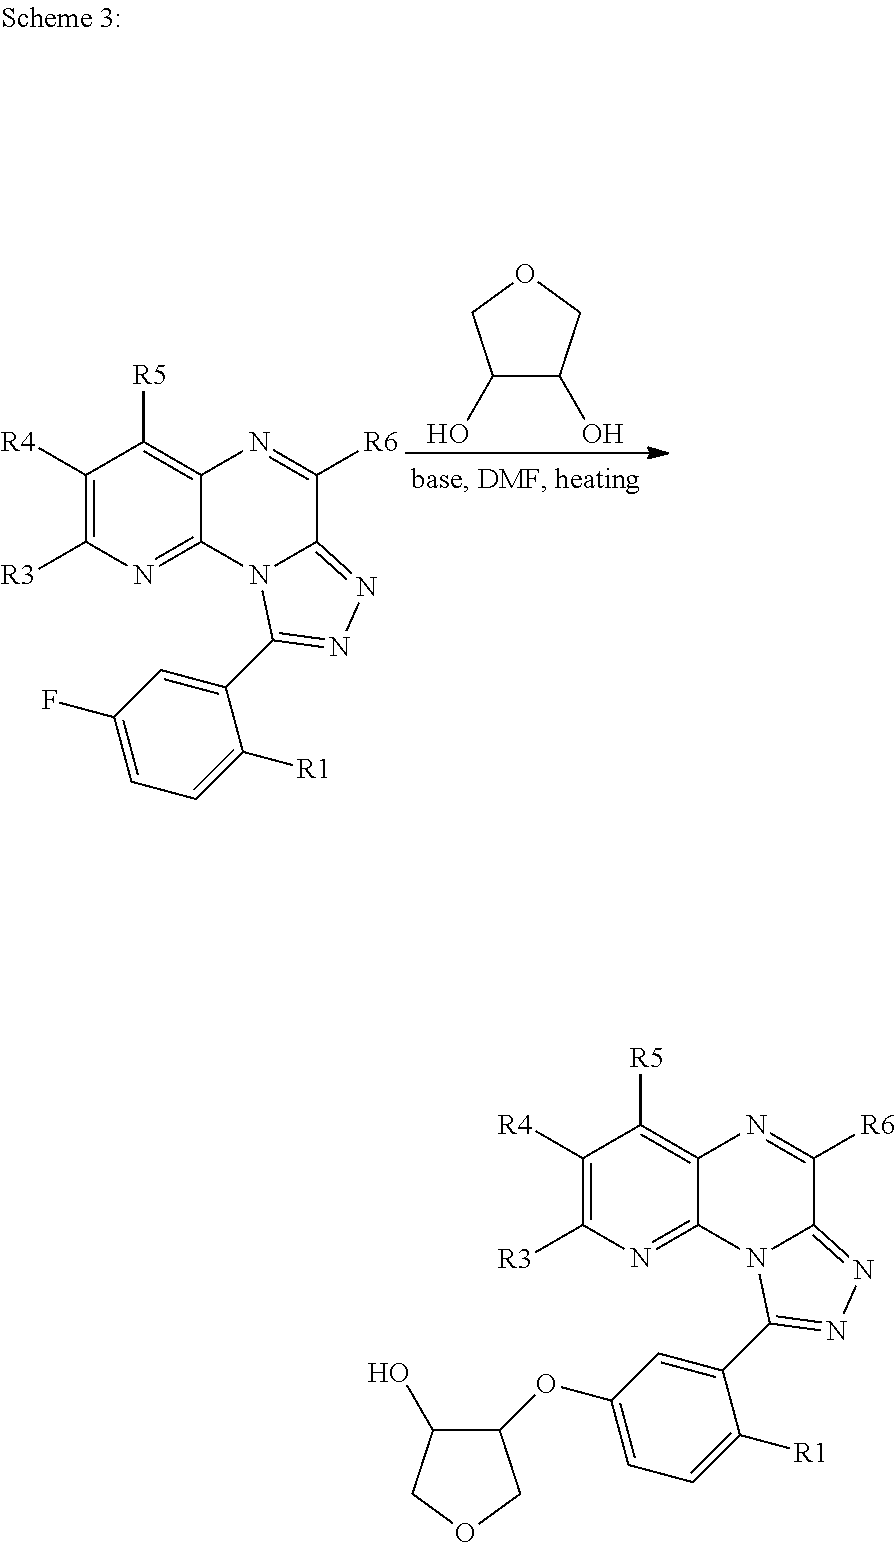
C1(O)C(O)COC1.C1([R4])=C([R3])N=C2C(=C1[R5])N=C([R6])C1=NN=C(C3=CC(F)=CC=C3[R1])N21.C1([R4])=C([R3])N=C2C(=C1[R5])N=C([R6])C1=NN=C(C3=CC(OC4C(O)COC4)=CC=C3[R1])N21
